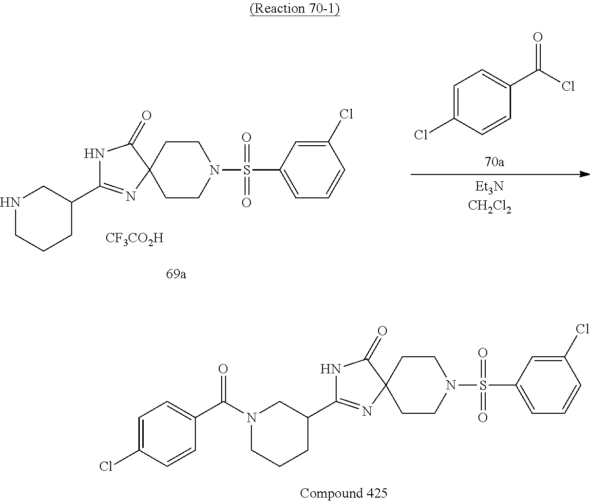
N1(C(C2=CC=C(Cl)C=C2)=O)CCCC(C2=NC3(C(=O)N2)CCN(S(=O)(=O)C2=CC=CC(Cl)=C2)CC3)C1.C1=C(Cl)C=CC(C(Cl)=O)=C1.N1CCCC(C2=NC3(C(=O)N2)CCN(S(=O)(=O)C2=CC=CC(Cl)=C2)CC3)C1.[CF3CO2H]
